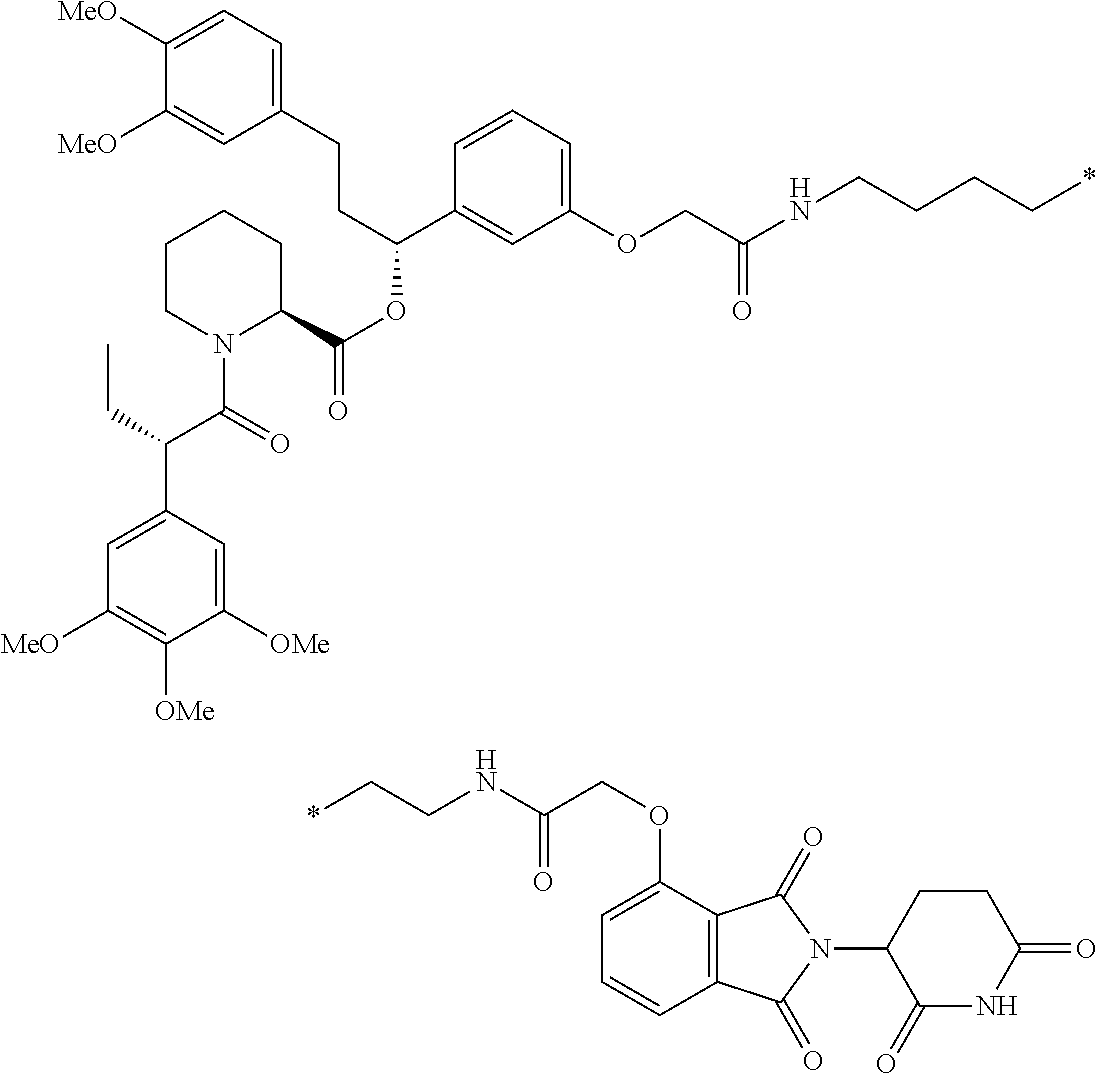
N(C(COC1=CC=CC2=C1C(=O)N(C1CCC(=O)NC1=O)C2=O)=O)CC*.C(C(C1=CC(OCC(NCCCC*)=O)=CC=C1)OC(=O)C1CCCCN1C(=O)C(CC)C1=CC([MeO])=C([OMe])C([OMe])=C1)CC1=CC=C([MeO])C([MeO])=C1
